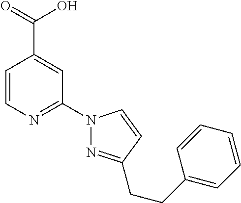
C1=CN=C(N2N=C(CCC3=CC=CC=C3)C=C2)C=C1C(=O)O
